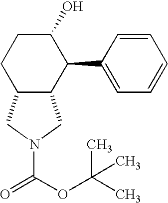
C1(O)CCC2C(C1C1=CC=CC=C1)CN(C(OC(C)(C)C)=O)C2
